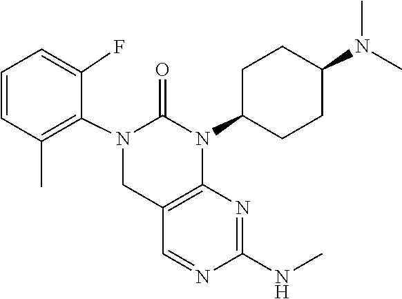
N1=CC2=C(N=C1NC)N(C1CCC(N(C)C)CC1)C(=O)N(C1=C(C)C=CC=C1F)C2
